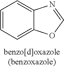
C1=CC=C2C(=C1)N=CO2
